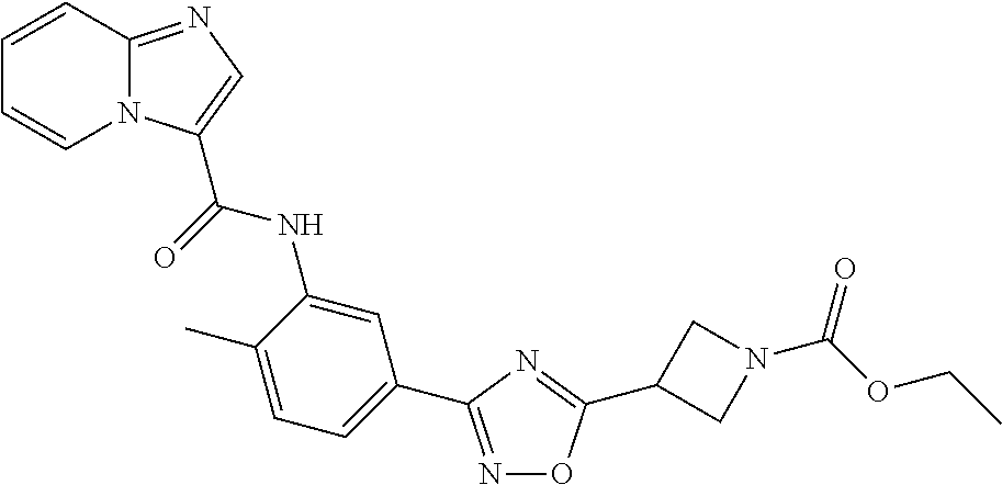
N1=C(C2=CC=C(C)C(NC(=O)C3=CN=C4N3C=CC=C4)=C2)N=C(C2CN(C(=O)OCC)C2)O1
